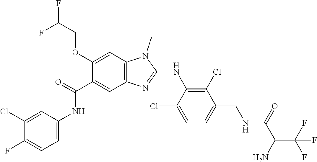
C1(Cl)=CC(NC(C2=CC3=C(C=C2OCC(F)F)N(C)C(NC2=C(Cl)C(CNC(C(C(F)(F)F)N)=O)=CC=C2Cl)=N3)=O)=CC=C1F
